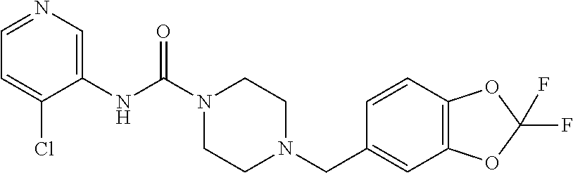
N1(C(NC2=CN=CC=C2Cl)=O)CCN(CC2=CC3=C(C=C2)OC(F)(F)O3)CC1
